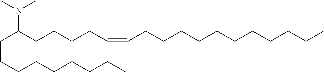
C(C(CCCCC=CCCCCCCCCCCC)N(C)C)CCCCCCCC
